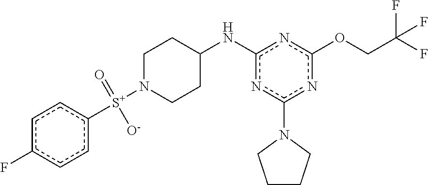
C(COc1nc(NC2CCN([S+](c3ccc(F)cc3)([O-])=O)CC2)nc(N2CCCC2)n1)(F)(F)F
